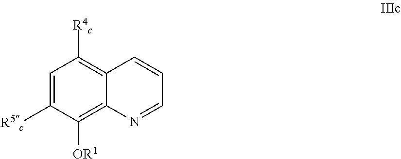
C1=C([R5c])C([OR1])=C2C(=C1[R4c])C=CC=N2
